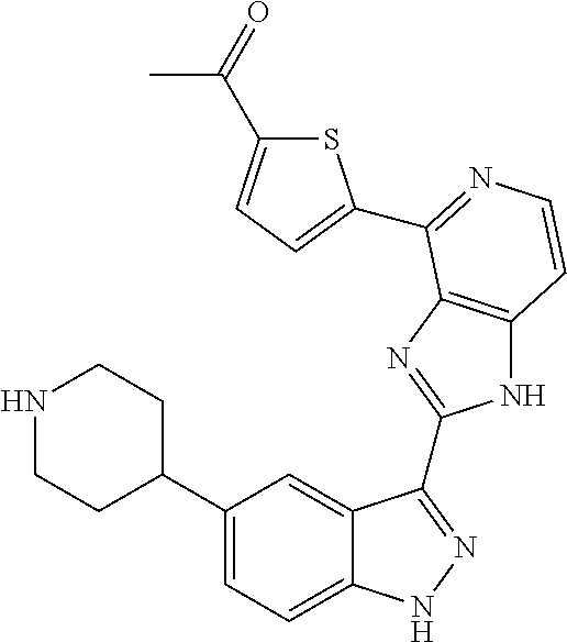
C1(C2CCNCC2)=CC=C2C(=C1)C(C1=NC3=C(N1)C=CN=C3C1=CC=C(C(=O)C)S1)=NN2
